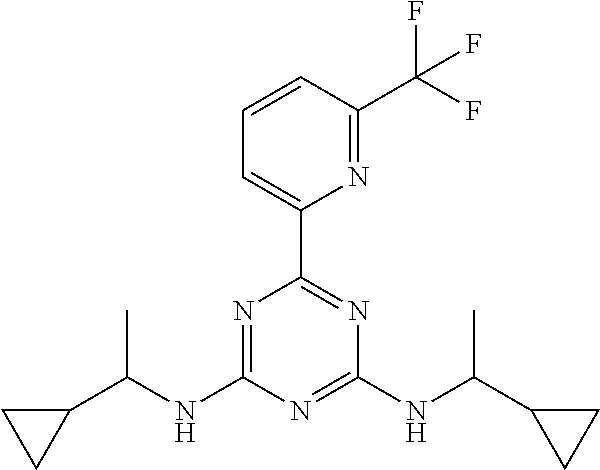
C1=CC(C(F)(F)F)=NC(C2=NC(NC(C3CC3)C)=NC(NC(C3CC3)C)=N2)=C1
